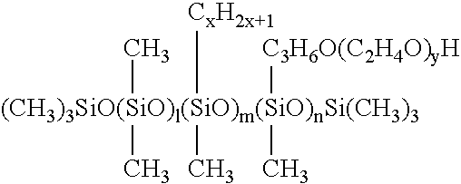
[(CH3)3SiO(SiO)l(SiO)m(SiO)nSi(CH3)3](C)(C)([CxH2x+1])([C3H6O(C2H4O)yH])(C)C
